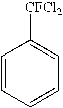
C1=CC=CC=C1[CFCl2]
